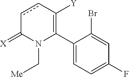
C1(C2=C([Y])ccC(=[X])N2C[Me])=CC=C(F)C=C1Br
